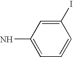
C1(I)=CC(N)=CC=C1
